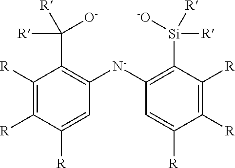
C1([R])=C([R])C([R])=CC([N-]C2=C([Si]([R])([-O])[R])C([R])=C([R])C([R])=C2)=C1C([R])([R])[O-]
